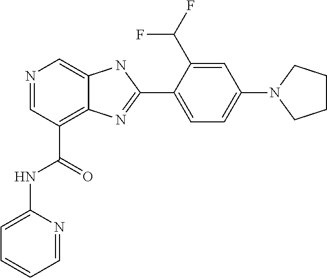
N1=CC(C(=O)NC2=CC=CC=N2)=C2C(=C1)NC(C1=CC=C(N3CCCC3)C=C1C(F)F)=N2
